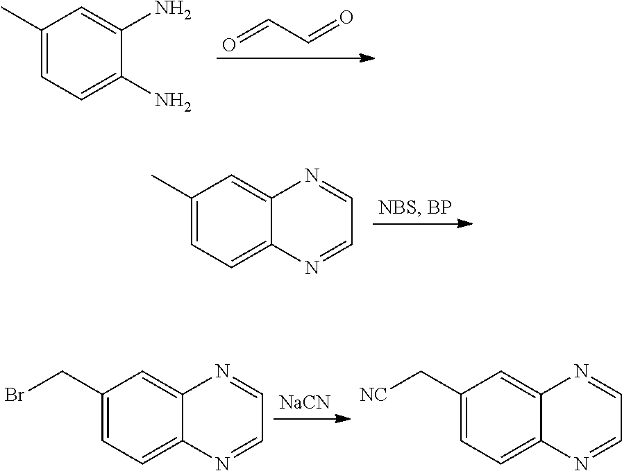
C1=C(N)C(N)=CC=C1C.C(=O)C=O.C1=NC2=CC(C)=CC=C2N=C1.[NaCN].C1=NC2=CC(CBr)=CC=C2N=C1.C1=NC2=CC=C(C[NC])C=C2N=C1
